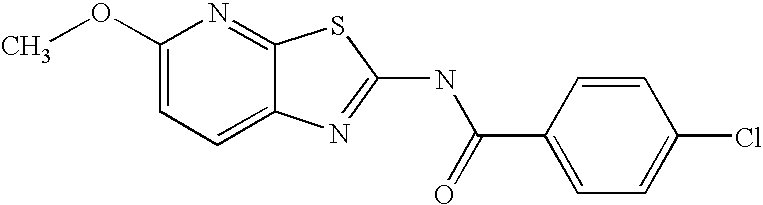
C1(OC)=CC=C2C(=N1)SC(NC(C1=CC=C(Cl)C=C1)=O)=N2
